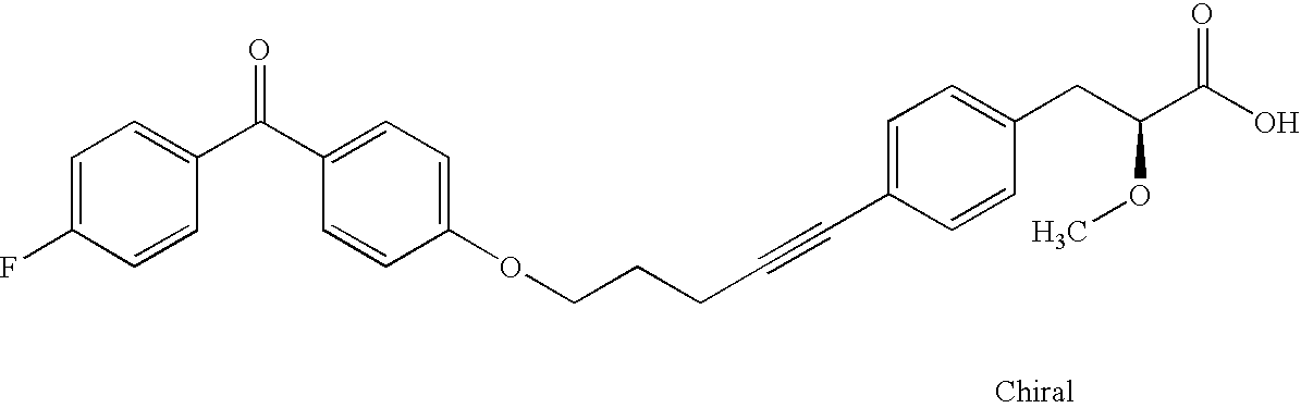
C1=C(F)C=CC(C(C2=CC=C(OCCCC#CC3=CC=C(CC(C(O)=O)OC)C=C3)C=C2)=O)=C1
